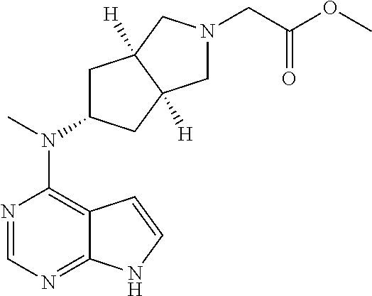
N1=CN=C2C(=C1N(C)C1CC3([H])C([H])(C1)CN(CC(OC)=O)C3)C=CN2
